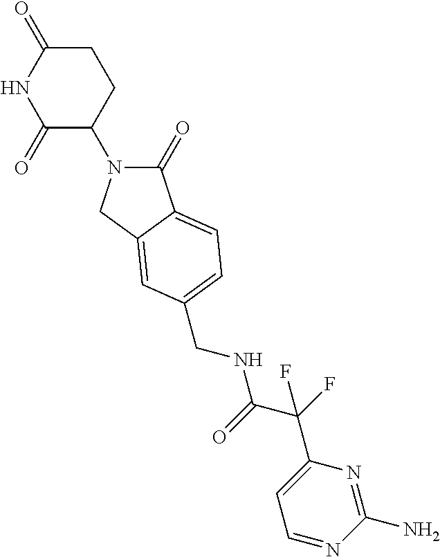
C1(=O)N(C2CCC(=O)NC2=O)CC2=CC(CNC(C(F)(C3=CC=NC(N)=N3)F)=O)=CC=C12
